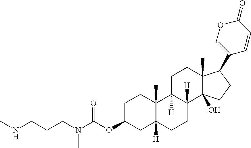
C1C(OC(N(CCCNC)C)=O)CC2([H])C(C)(C1)C1([H])C([H])(CC2)C2(O)C(C)(CC1)C(C1=COC(=O)C=C1)CC2
